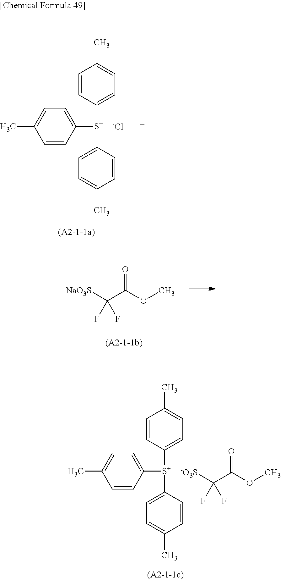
C1=CC([S+](C2=CC=C(C)C=C2)C2=CC=C(C)C=C2)=CC=C1C.[-Cl].[NaO3S]C(C(OC)=O)(F)F.C1=CC([S+](C2=CC=C(C)C=C2)C2=CC=C(C)C=C2)=CC=C1C.[-O3S]C(C(OC)=O)(F)F
